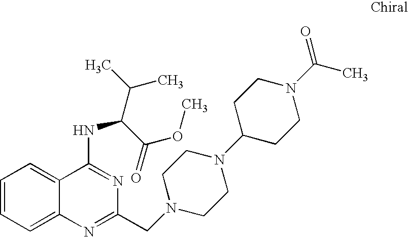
C1=CC=C2C(=C1)C(NC(C(OC)=O)C(C)C)=NC(CN1CCN(C3CCN(C(C)=O)CC3)CC1)=N2
